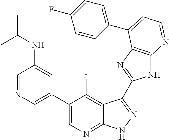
C1=NC=C(C2=CN=C3C(=C2F)C(C2=NC4=C(N2)N=CC=C4C2=CC=C(F)C=C2)=NN3)C=C1NC(C)C
